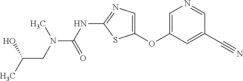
C1=C(OC2=CN=C(NC(=O)N(CC(C)O)C)S2)C=C(C#N)C=N1
